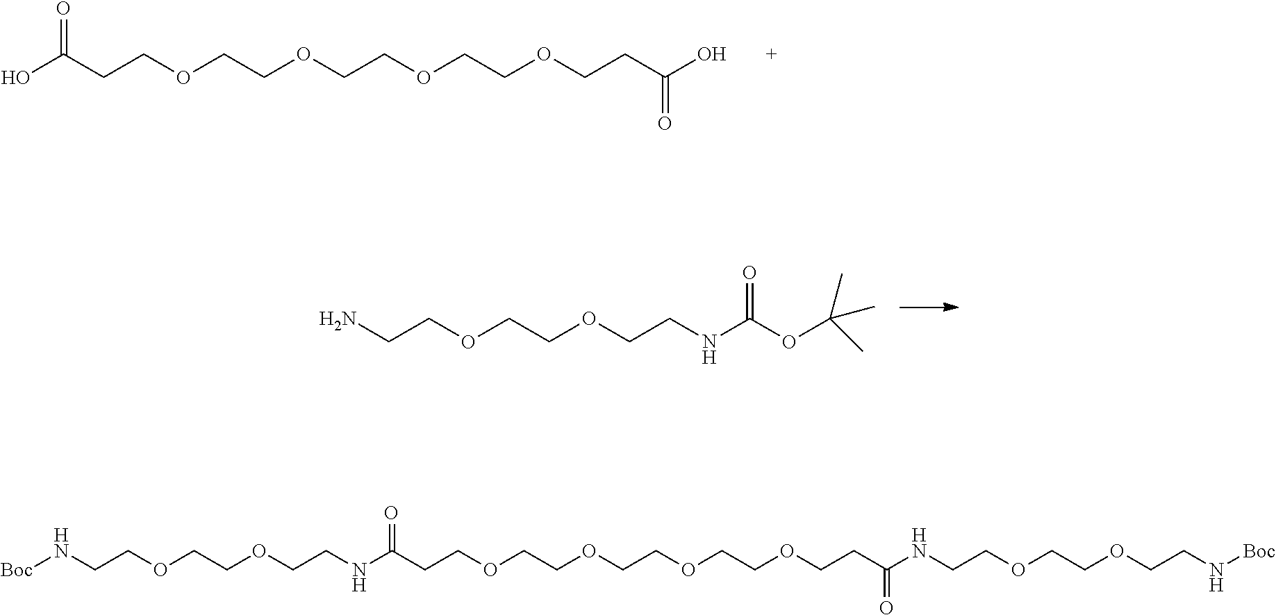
[Boc]NCCOCCOCCNC(CCOCCOCCOCCOCCC(NCCOCCOCCN[Boc])=O)=O.OC(CCOCCOCCOCCOCCC(O)=O)=O.NCCOCCOCCNC(OC(C)(C)C)=O
